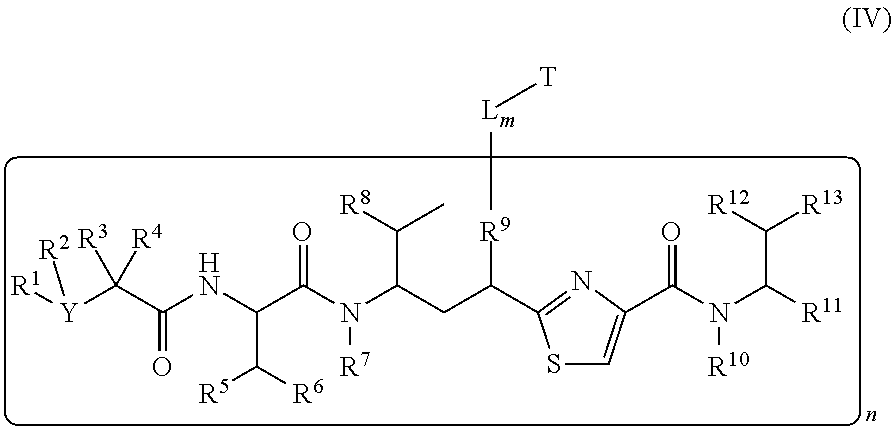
[Y](C(C(NC(C(N(C(C(C)[R8])CC(C1=NC(C(N(C(C([R13])[R12])[R11])[R10])=O)=CS1)[R9][Lm][T])[R7])=O)C([R6])[R5])=O)([R3])[R4])([R1])[R2]
